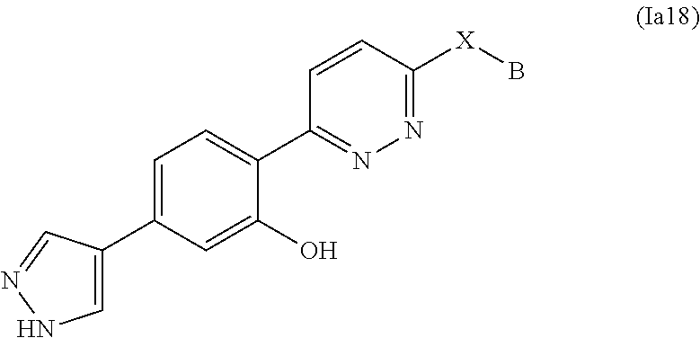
C1=C(C2=CC=C(C3=NN=C([X]B)C=C3)C(O)=C2)C=NN1
